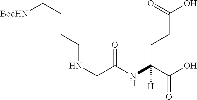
C(C(NC(CCC(O)=O)(C(=O)O)[H])=O)NCCCC[BocHN]
